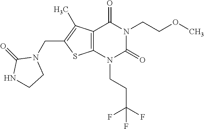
C12=C(N(CCC(F)(F)F)C(=O)N(CCOC)C1=O)SC(CN1C(=O)NCC1)=C2C
